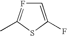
C1=C(F)SC(C)=F1
